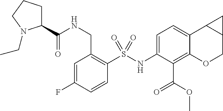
C1=C(NS(C2=C(CNC(C3CCCN3CC)=O)C=C(F)C=C2)(=O)=O)C(C(OC)=O)=C2C(=C1)C1C(CO2)C1
